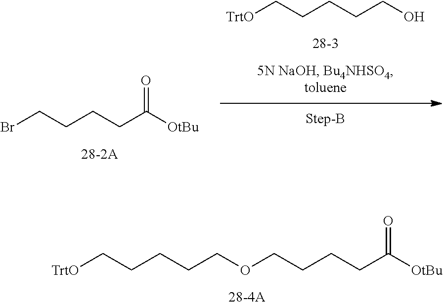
C(CCCC([OtBu])=O)OCCCCC[TrtO].BrCCCCC([OtBu])=O.[TrtO]CCCCCO
